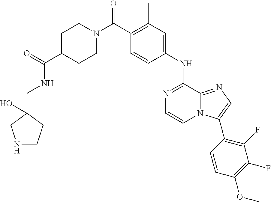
N1=C(NC2=CC(C)=C(C(N3CCC(C(=O)NCC4(O)CNCC4)CC3)=O)C=C2)C2=NC=C(C3=C(F)C(F)=C(OC)C=C3)N2C=C1
